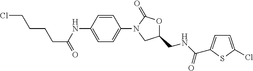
C1(NC(CCCCCl)=O)=CC=C(N2CC(CNC(=O)C3=CC=C(Cl)S3)OC2=O)C=C1
